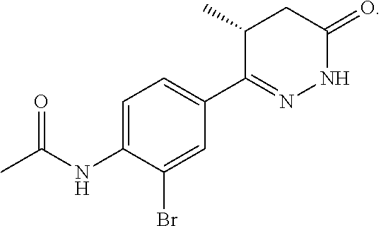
CC(NC1=CC=C(C2=NNC(=O)CC2C)C=C1Br)=O
